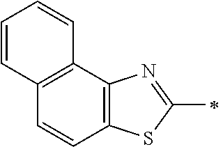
C12=C(C3=C(C=C1)SC(C)=N3)C=CC=C2
